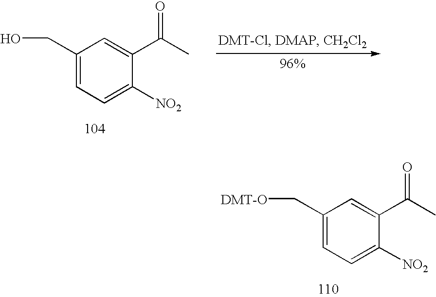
C1(CO)=CC=C([NO2])C(C(C)=O)=C1.C1(C[DMT-O])=CC=C([NO2])C(C(C)=O)=C1
